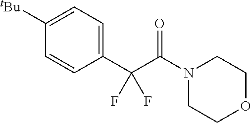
C1OCCN(C(C(C2=CC=C([tBu])C=C2)(F)F)=O)C1
